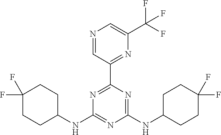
N1=C(C2=NC(NC3CCC(F)(F)CC3)=NC(NC3CCC(F)(F)CC3)=N2)C=NC=C1C(F)(F)F
